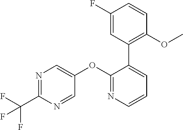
C1(OC2=CN=C(C(F)(F)F)N=C2)=NC=CC=C1C1=C(OC)C=CC(F)=C1
